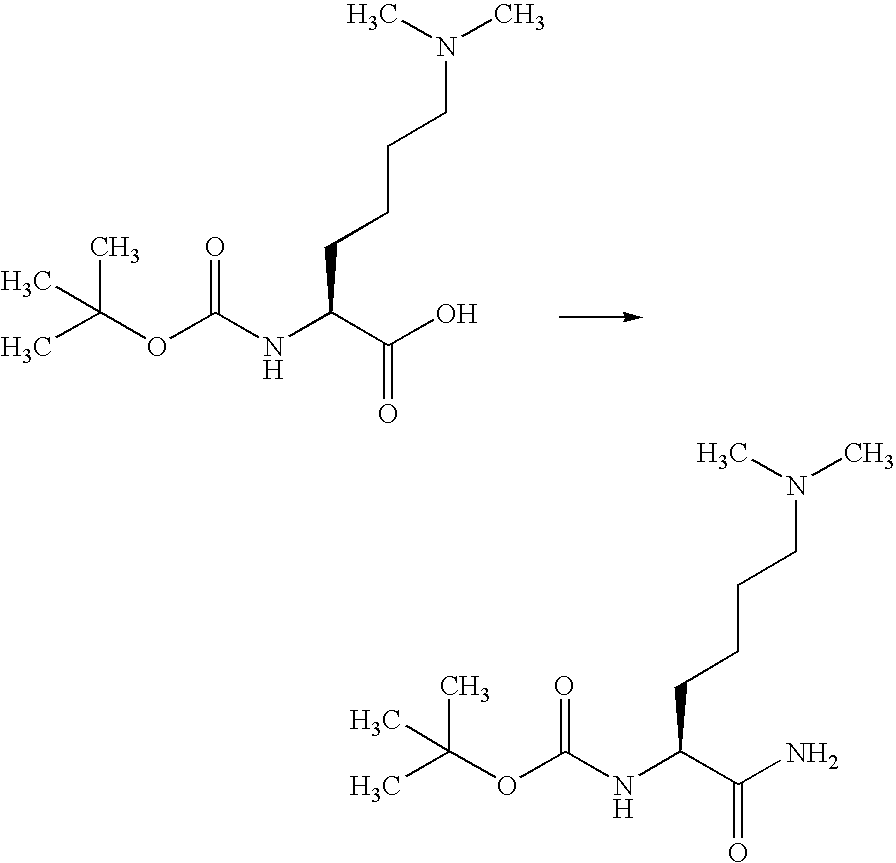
C(C(O)=O)(CCCCN(C)C)NC(OC(C)(C)C)=O.C(C(N)=O)(CCCCN(C)C)NC(OC(C)(C)C)=O
